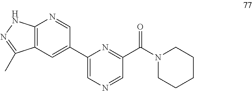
C1(C2=CC3=C(N=C2)NN=C3C)=CN=CC(C(N2CCCCC2)=O)=N1
